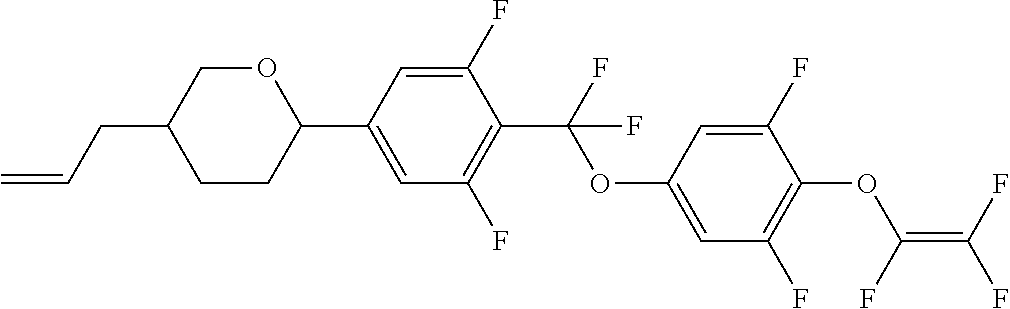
C1(C2=CC(F)=C(C(F)(OC3=CC(F)=C(OC(=C(F)F)F)C(F)=C3)F)C(F)=C2)OCC(CC=C)CC1
